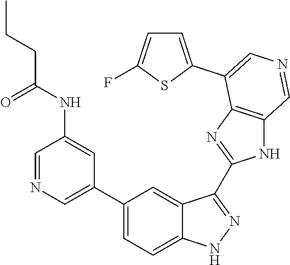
C1(C2=CN=CC(NC(CCC)=O)=C2)=CC=C2C(=C1)C(C1=NC3=C(N1)C=NC=C3C1=CC=C(F)S1)=NN2
